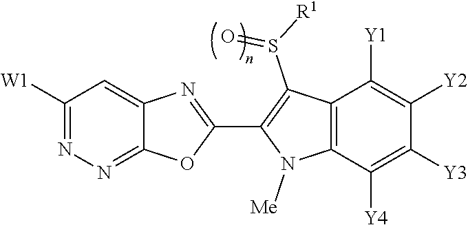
C12=NN=C([W1])C=C1N=C(C1=C(S([R1])=O)C3=C(N1[Me])C([Y4])=C([Y3])C([Y2])=C3[Y1])O2
